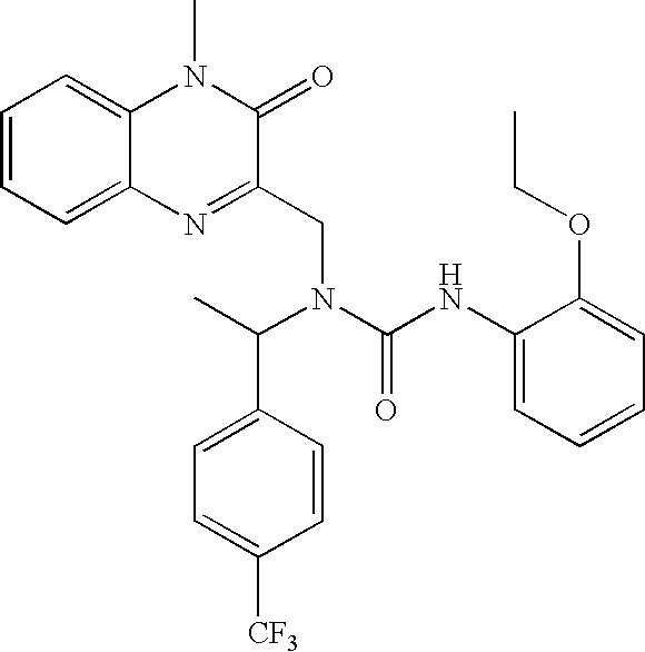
C1=CC=C2C(=C1)N(C)C(=O)C(CN(C(C1=CC=C([CF3])C=C1)C)C(NC1=CC=CC=C1OCC)=O)=N2
